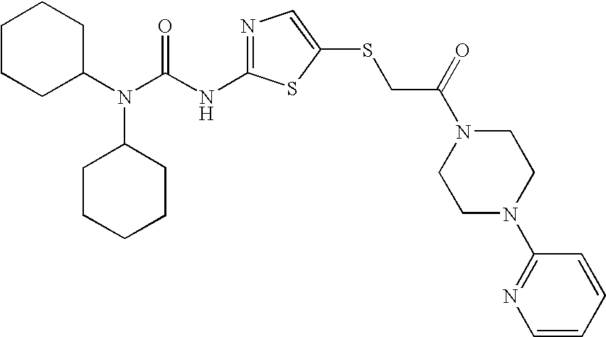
N1=C(NC(N(C2CCCCC2)C2CCCCC2)=O)SC(SCC(N2CCN(C3=NC=CC=C3)CC2)=O)=C1
